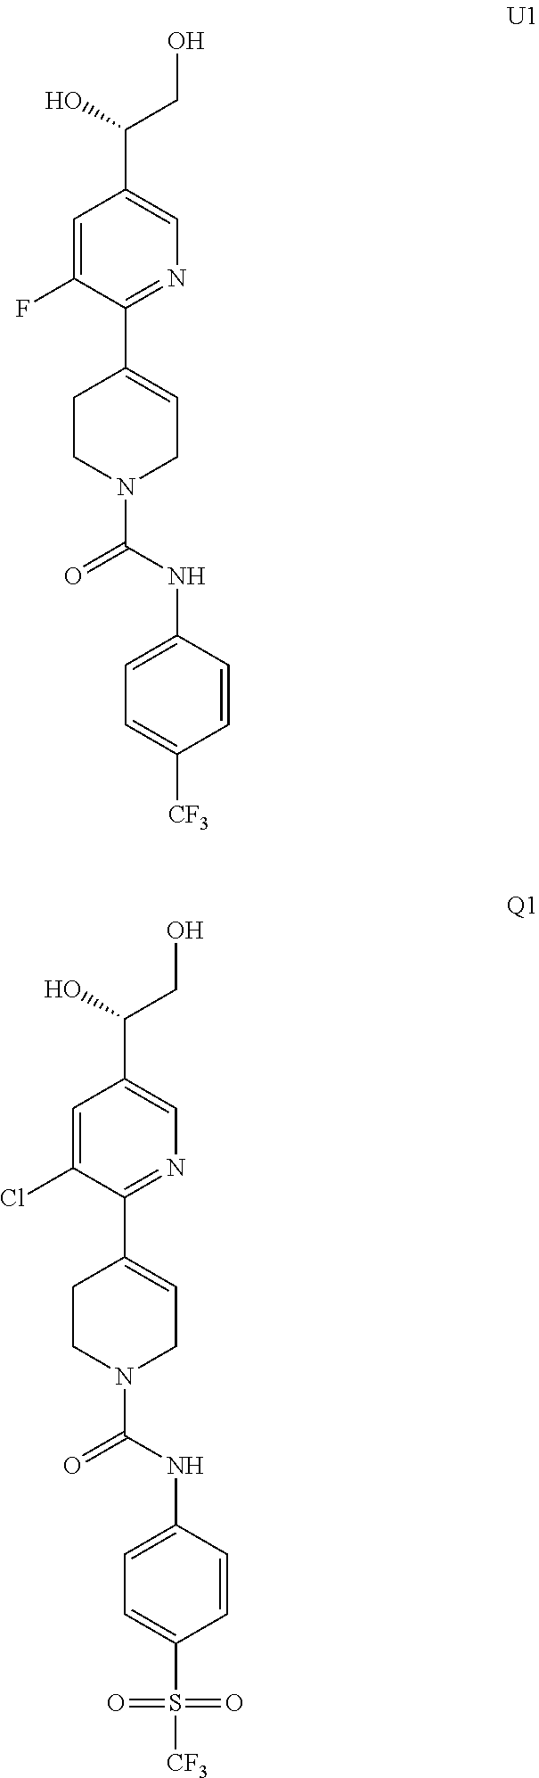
C1=C(F)C(C2=CCN(C(=O)NC3=CC=C([CF3])C=C3)CC2)=NC=C1C(CO)O.C1=C(Cl)C(C2=CCN(C(=O)NC3=CC=C(S(=O)(=O)[CF3])C=C3)CC2)=NC=C1C(CO)O
